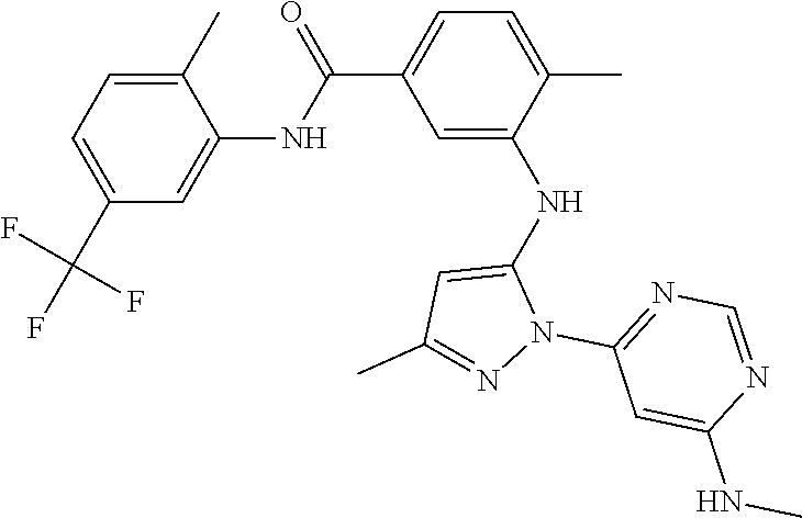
C1(C(F)(F)F)=CC=C(C)C(NC(C2=CC=C(C)C(NC3=CC(C)=NN3C3=NC=NC(NC)=C3)=C2)=O)=C1
